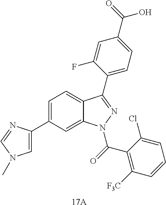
C1=C(C2=CN(C)C=N2)C=C2C(=C1)C(C1=CC=C(C(O)=O)C=C1F)=NN2C(=O)C1=C([F3C])C=CC=C1Cl.[17A]
